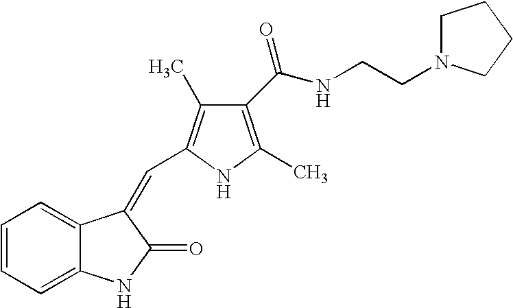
C1=CC=C2C(=C1)C(=CC1=C(C)C(C(NCCN3CCCC3)=O)=C(C)N1)C(=O)N2
